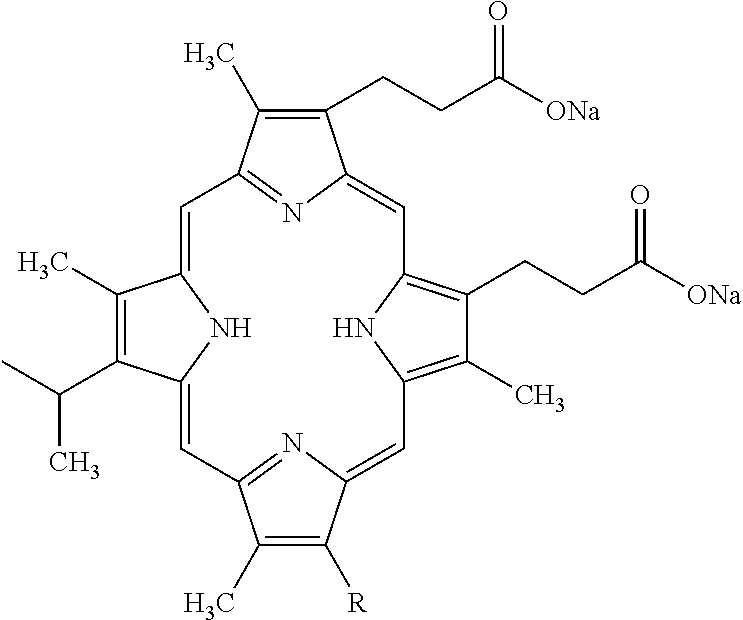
C1(CCC([ONa])=O)=C(C)C2=NC1=CC1=C(CCC([ONa])=O)C(C)=C(N1)C=C1C([R])=C(C)C(=N1)C=C1C(C(C)C)=C(C)C(=C2)N1
